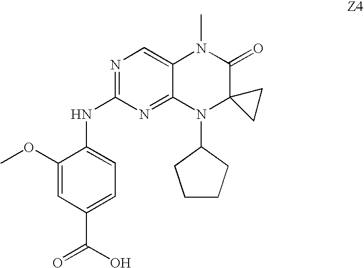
N1=C(NC2=CC=C(C(O)=O)C=C2OC)N=C2C(=C1)N(C)C(=O)C1(N2C2CCCC2)CC1
